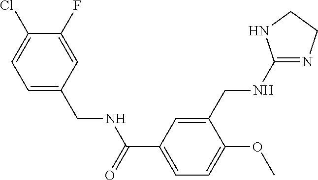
C1=C(CNC(=O)C2=CC=C(OC)C(CNC3=NCCN3)=C2)C=C(F)C(Cl)=C1
